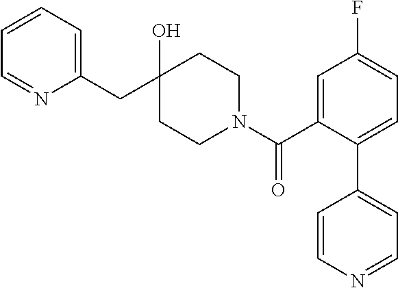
C1(CC2(O)CCN(C(C3=CC(F)=CC=C3C3=CC=NC=C3)=O)CC2)=CC=CC=N1
